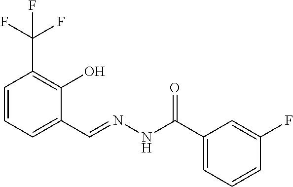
C1=CC=C(C=NNC(C2=CC=CC(F)=C2)=O)C(O)=C1C(F)(F)F
